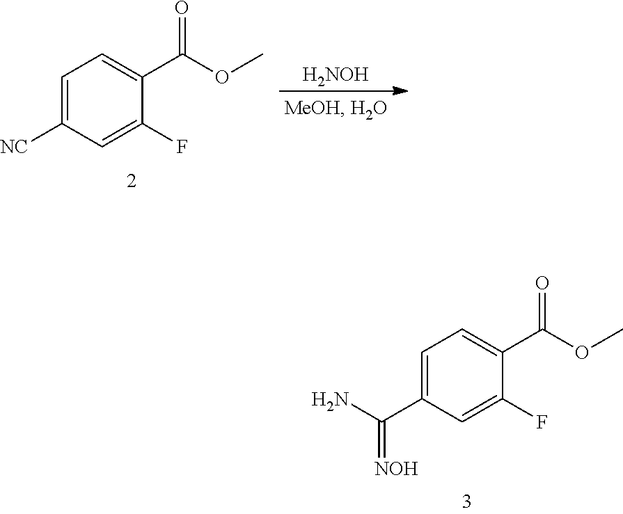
C1=C(C(N)=[NOH])C=C(F)C(C(=O)OC)=C1.C1=C([NC])C=C(F)C(C(=O)OC)=C1.[H2NOH]
